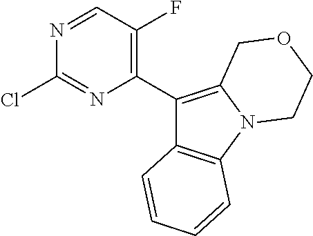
C1(C2=C(F)C=NC(Cl)=N2)=C2N(C3=C1C=CC=C3)CCOC2
